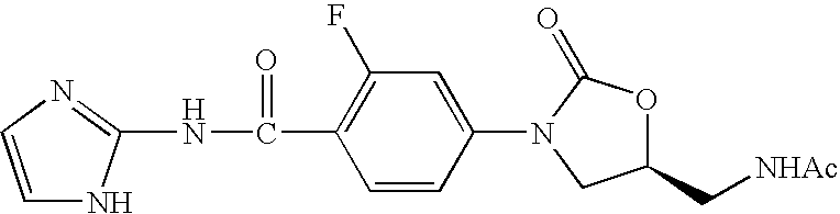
C(C1=C(F)C=C(N2CC(C[NHAc])OC2=O)C=C1)(NC1=NC=CN1)=O
